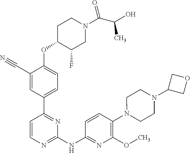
C1(C#N)=CC(C2=NC(NC3=NC(OC)=C(N4CCN(C5COC5)CC4)C=C3)=NC=C2)=CC=C1OC1C(F)CN(C(C(O)C)=O)CC1
